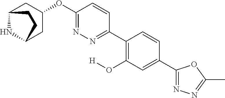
C12NC(CC(OC3=NN=C(C4=C(O[H])C=C(C5=NN=C(C)O5)C=C4)C=C3)C1)CC2
